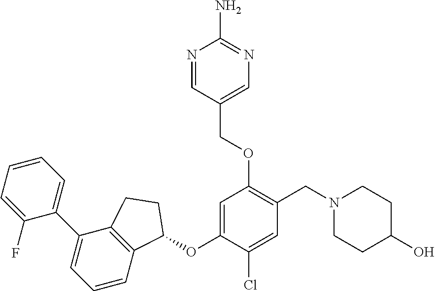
C1(F)=CC=CC=C1C1=CC=CC2=C1CCC2OC1=CC(OCC2=CN=C(N)N=C2)=C(CN2CCC(O)CC2)C=C1Cl
